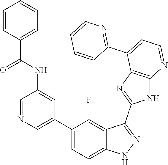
C1=NC=C(C2=CC=C3C(=C2F)C(C2=NC4=C(N2)N=CC=C4C2=NC=CC=C2)=NN3)C=C1NC(C1=CC=CC=C1)=O
